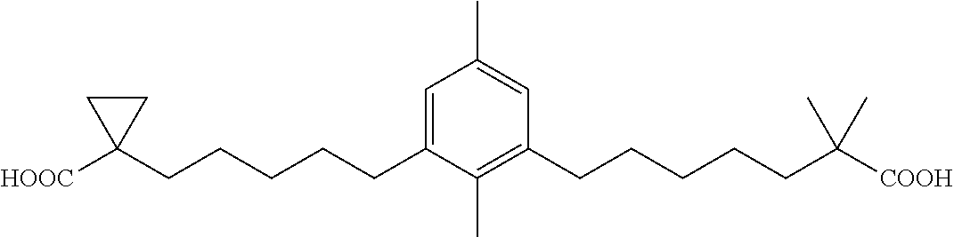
C1=C(CCCCCC2([HOOC])CC2)C(C)=C(CCCCCC([COOH])(C)C)C=C1C
